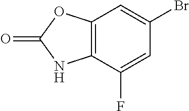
C12=C(C(F)=CC(Br)=C1)NC(=O)O2
